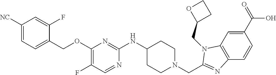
C1(C(=O)O)=CC2=C(C=C1)N=C(CN1CCC(NC3=NC(OCC4=CC=C([NC])C=C4F)=C(F)C=N3)CC1)N2CC1CCO1
